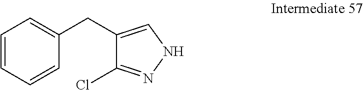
C1=CC=CC(CC2=CNN=C2Cl)=C1
